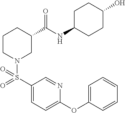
C1(S(N2CC(C(=O)NC3CCC(O)CC3)CCC2)(=O)=O)=CC=C(OC2=CC=CC=C2)N=C1
